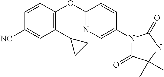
C1(OC2=NC=C(N3C(=O)C(C)(C)NC3=O)C=C2)=C(C2CC2)C=C([NC])C=C1
